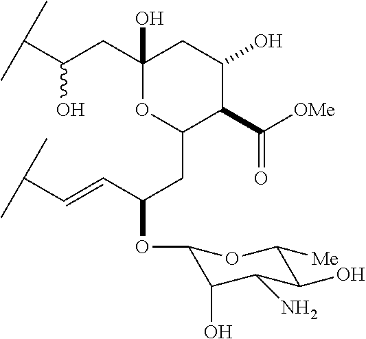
C1(CC(C(C)C)O)(O)OC(CC(OC2C(O)C(N)C(O)C([Me])O2)C=CC(C)C)C(C([OMe])=O)C(O)C1
